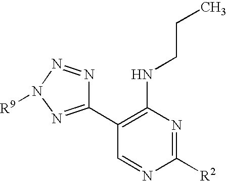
C1([R2])=NC(NCCC)=C(C2=NN([R9])N=N2)C=N1
